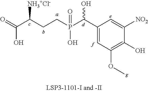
O=C(C(CCP(C(C1=CC(OC)=C(O)C([NO2])=C1)O)(=O)O)[NH3+Cl-])O
